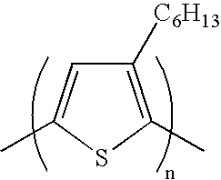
C1([C6H13])=C(C)SC(C)=C1
